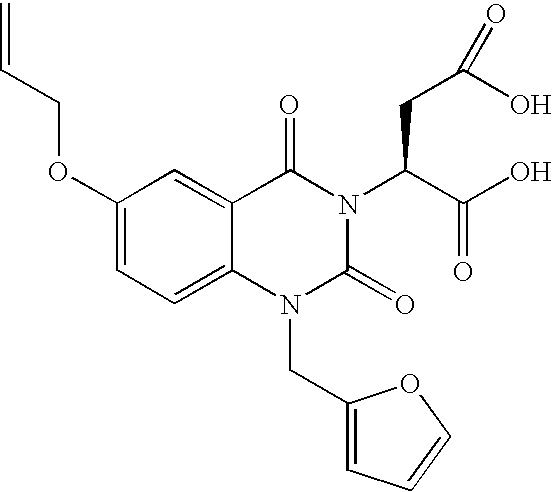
C1=C(OCC=C)C=C2C(=C1)N(CC1=CC=CO1)C(=O)N(C(C(=O)O)CC(O)=O)C2=O
